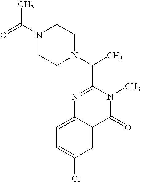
C(N1CCN(C(C)C2=NC3=CC=C(Cl)C=C3C(=O)N2C)CC1)(=O)C
